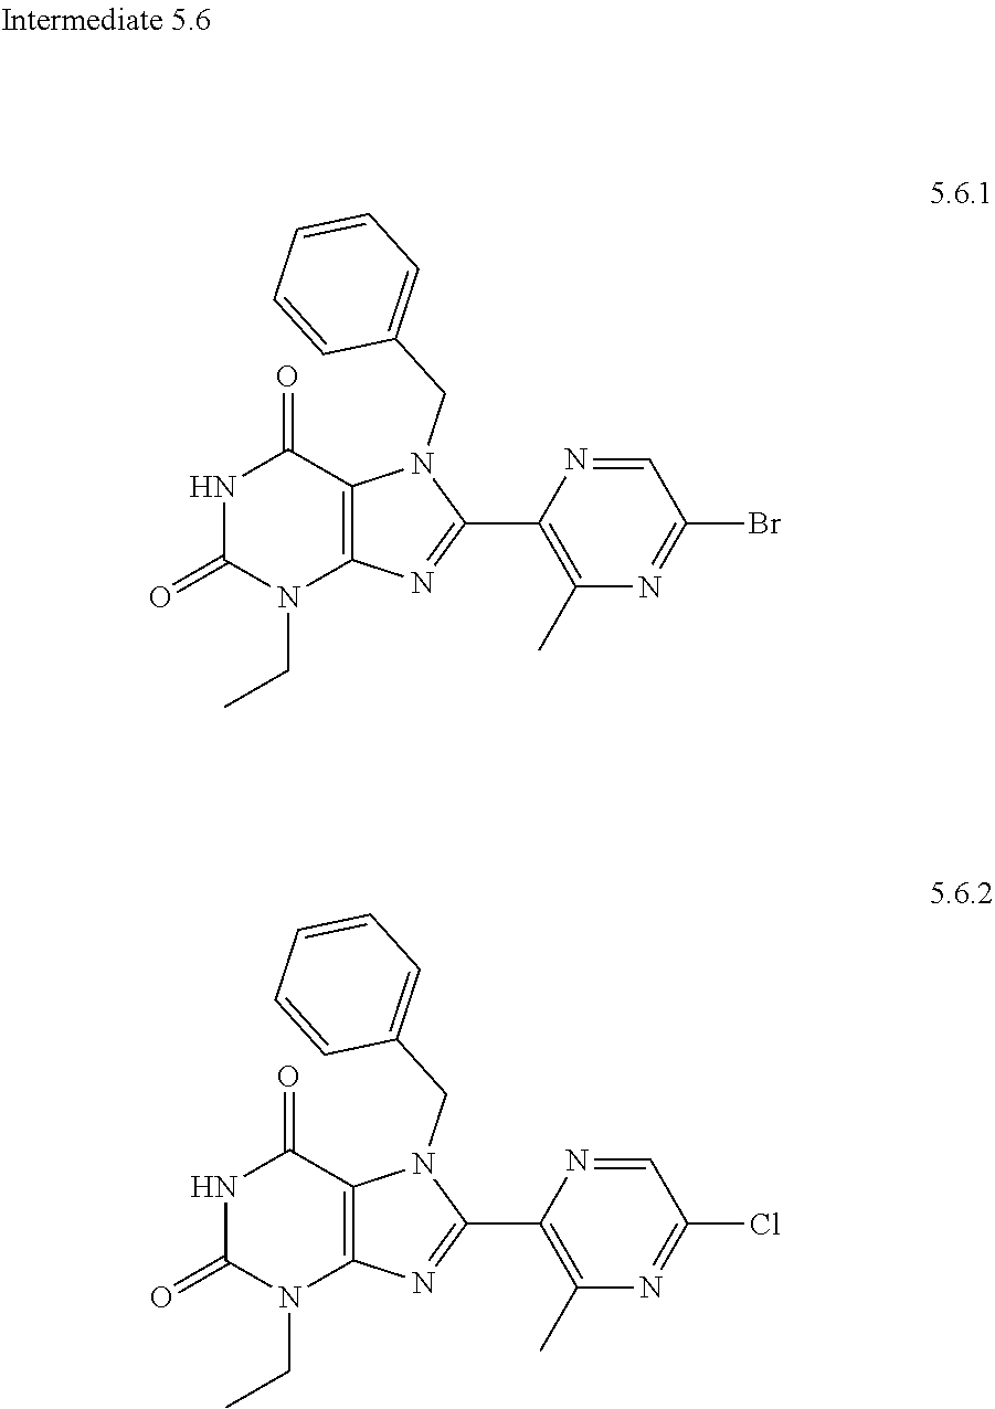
N1C(=O)N(CC)C2=C(C1=O)N(CC1=CC=CC=C1)C(C1=C(C)N=C(Br)C=N1)=N2.N1C(=O)N(CC)C2=C(C1=O)N(CC1=CC=CC=C1)C(C1=C(C)N=C(Cl)C=N1)=N2
